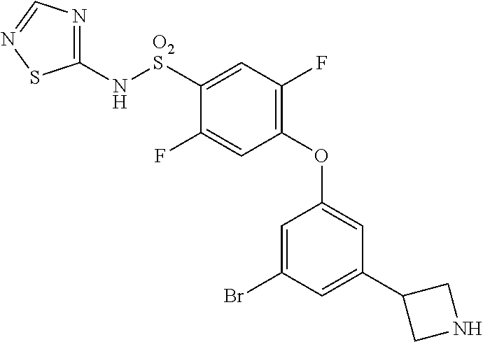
C1(N[O2S]C2=CC(F)=C(OC3=CC(C4CNC4)=CC(Br)=C3)C=C2F)=NC=NS1
